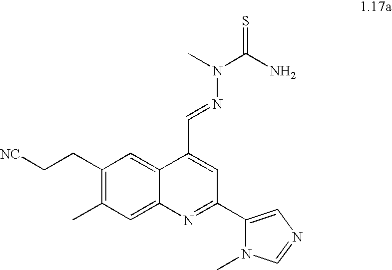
C1(CC[NC])=C(C)C=C2C(=C1)C(C=NN(C(=S)N)C)=CC(C1=CN=CN1C)=N2
